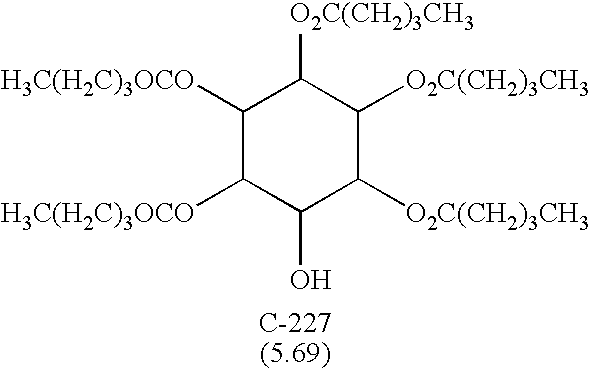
C1([H3C(H2C)3OCO])C([H3C(H2C)3OCO])C(O)C([O2C(CH2)3CH3])C([O2C(CH2)3CH3])C1[O2C(CH2)3CH3]
